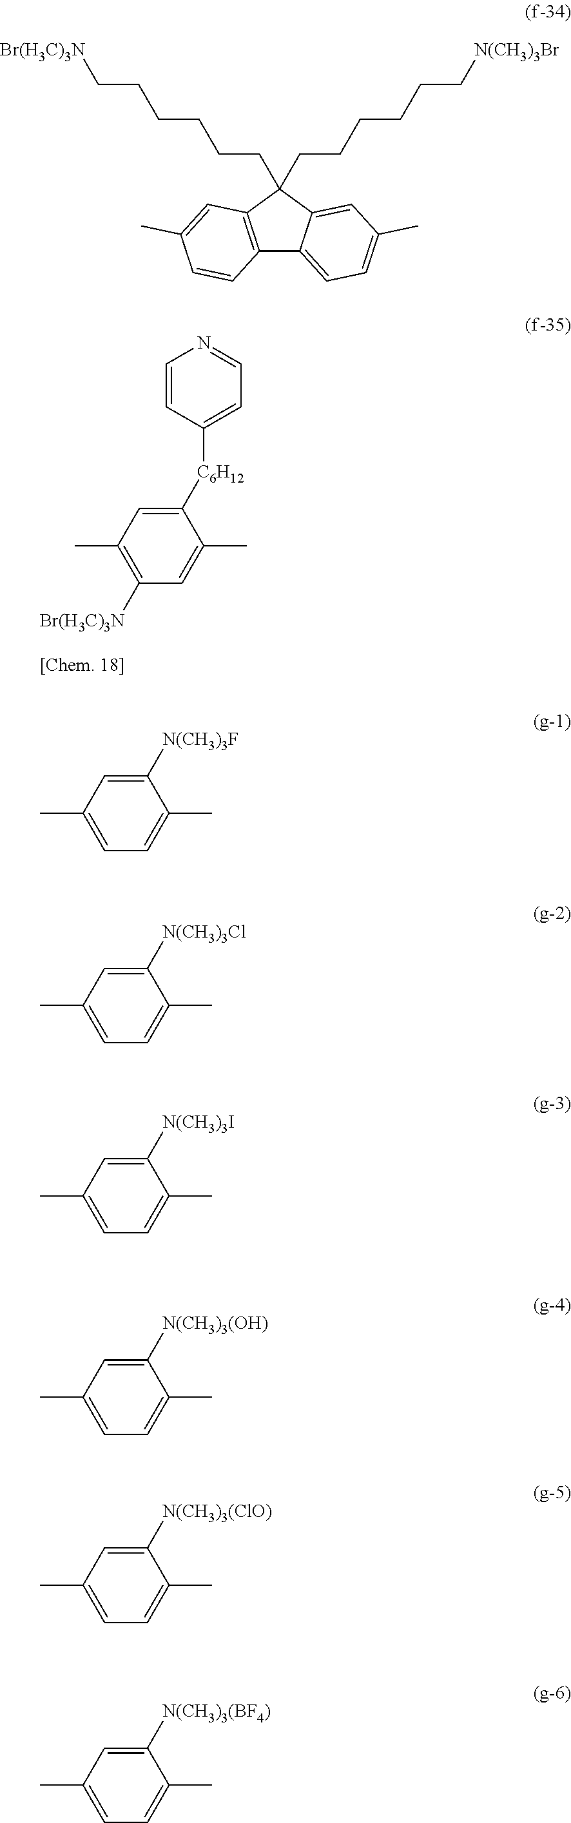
C12=C(C=C(C)C=C1)C(CCCCCC[N(CH3)3Br])(CCCCCC[Br(H3C)3N])C1=CC(C)=CC=C21.CC1=C([Br(H3C)3N])C=C(C)C([C6H12]C2=CC=NC=C2)=C1.CC1=CC=C(C)C([N(CH3)3F])=C1.CC1=CC=C(C)C([N(CH3)3Cl])=C1.CC1=CC=C(C)C([N(CH3)3I])=C1.CC1=CC=C(C)C([N(CH3)3(OH)])=C1.CC1=CC=C(C)C([N(CH3)3(ClO)])=C1.CC1=CC=C(C)C([N(CH3)3(BF4)])=C1
